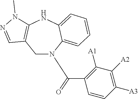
C1N(C(=O)C2=C([A1])C([A2])=C([A3])C=C2)C2=CC=CC=C2NC2=C1C=NN2C
